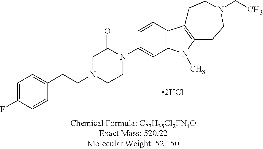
C1=C(F)C=CC(CCN2CCN(C3=CC4=C(C=C3)C3=C(N4C)CCN(CC)CC3)C(=O)C2)=C1
